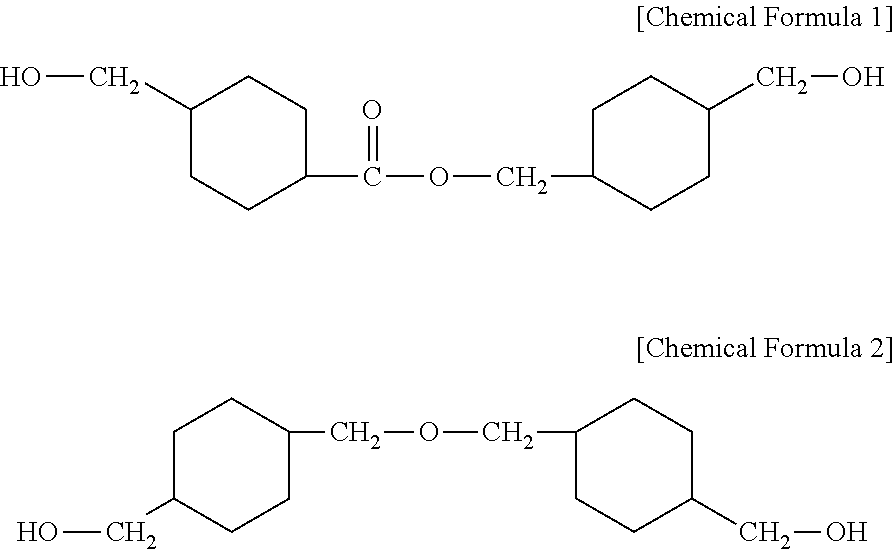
C1(CO)CCC(C(OCC2CCC(CO)CC2)=O)CC1.C1(CO)CCC(COCC2CCC(CO)CC2)CC1
